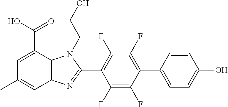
C1(F)=C(F)C(C2=CC=C(O)C=C2)=C(F)C(F)=C1C1=NC2=C(N1CCO)C(C(O)=O)=CC(C)=C2
